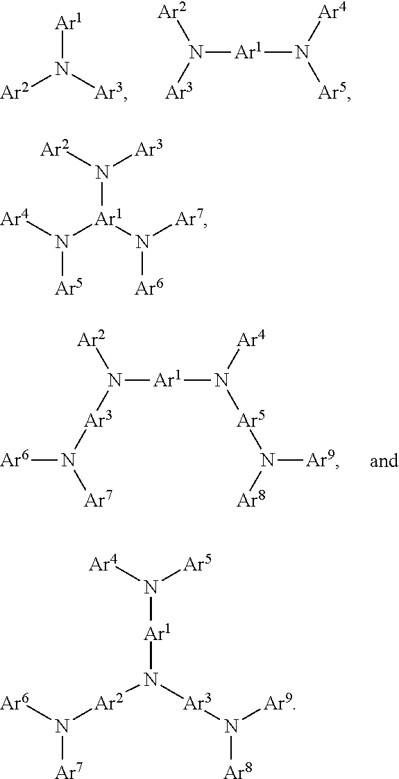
[Ar1]N([Ar3])[Ar2].[Ar5]N([Ar4])[Ar1]N([Ar2])[Ar3].[Ar5](N([Ar4])[Ar1]N([Ar2])[Ar3]N([Ar6])[Ar7])N([Ar8])[Ar9].[Ar2]N([Ar3])[Ar1](N([Ar7])[Ar6])N([Ar4])[Ar5].[Ar4]N([Ar5])[Ar1]N([Ar2]N([Ar6])[Ar7])[Ar3]N([Ar9])[Ar8]
